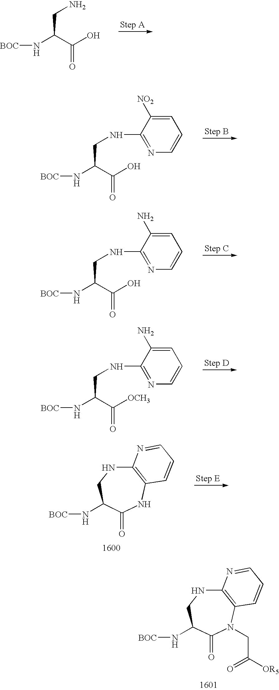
[BOC]NC(C(=O)O)CN.[BOC]NC(C(=O)O)CNC1=NC=CC=C1[NO2].[BOC]NC(C(=O)O)CNC1=NC=CC=C1N.[BOC]NC(C(=O)[OCH3])CNC1=NC=CC=C1N.C12=C(NC(=O)C(N[BOC])CN1)C=CC=N2.C12=C(N(CC(=O)[OR5])C(=O)C(N[BOC])CN1)C=CC=N2
